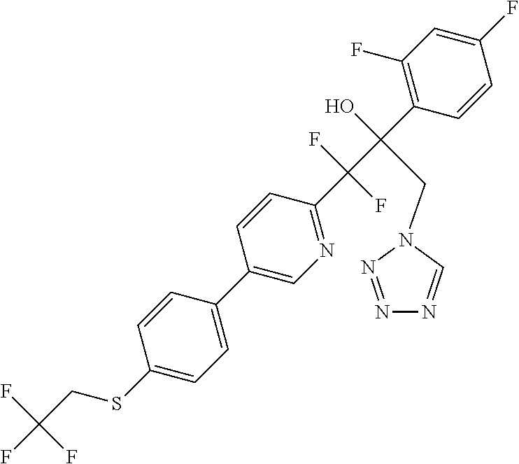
C1(F)=CC(F)=C(C(C(C2=NC=C(C3=CC=C(SCC(F)(F)F)C=C3)C=C2)(F)F)(O)CN2C=NN=N2)C=C1
